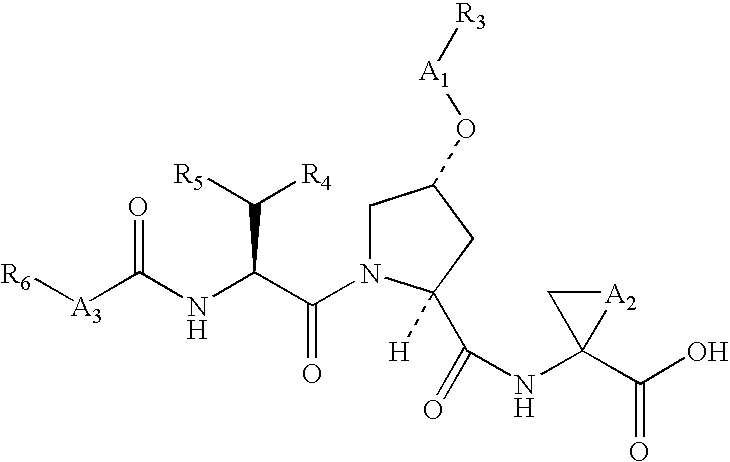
[R6][A3]C(NC(C(N1CC(O[A1][R3])CC1(C(=O)NC1(C(O)=O)[A2]C1)[H])=O)C([R5])[R4])=O
